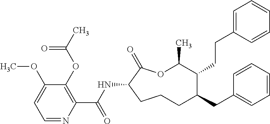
C1CC(NC(C2=C(OC(C)=O)C(OC)=CC=N2)=O)C(=O)OC(C)C(CCC2=CC=CC=C2)C(CC2=CC=CC=C2)C1
